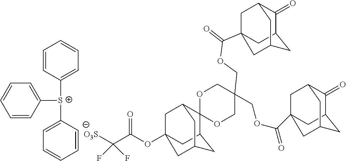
C1=CC([S+](C2=CC=CC=C2)C2=CC=CC=C2)=CC=C1.O=C(OC12CC3C4(C(C1)CC(C2)C3)OCC(COC(=O)C12CC3C(=O)C(C1)CC(C2)C3)(COC(=O)C12CC3C(=O)C(C1)CC(C2)C3)CO4)C([O3S])(F)F
